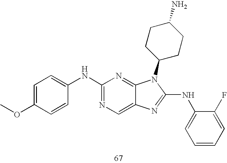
N(C1=NC=C2C(=N1)N(C1CCC(N)CC1)C(NC1=CC=CC=C1F)=N2)C1=CC=C(OC)C=C1
